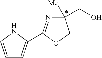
C1(C2=CC=CN2)=NC([Me])(CO)CO1
